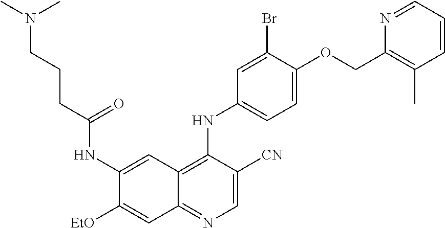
C1=C([CN])C(NC2=CC=C(OCC3=C(C)C=CC=N3)C(Br)=C2)=C2C(=N1)C=C([EtO])C(NC(CCCN(C)C)=O)=C2
